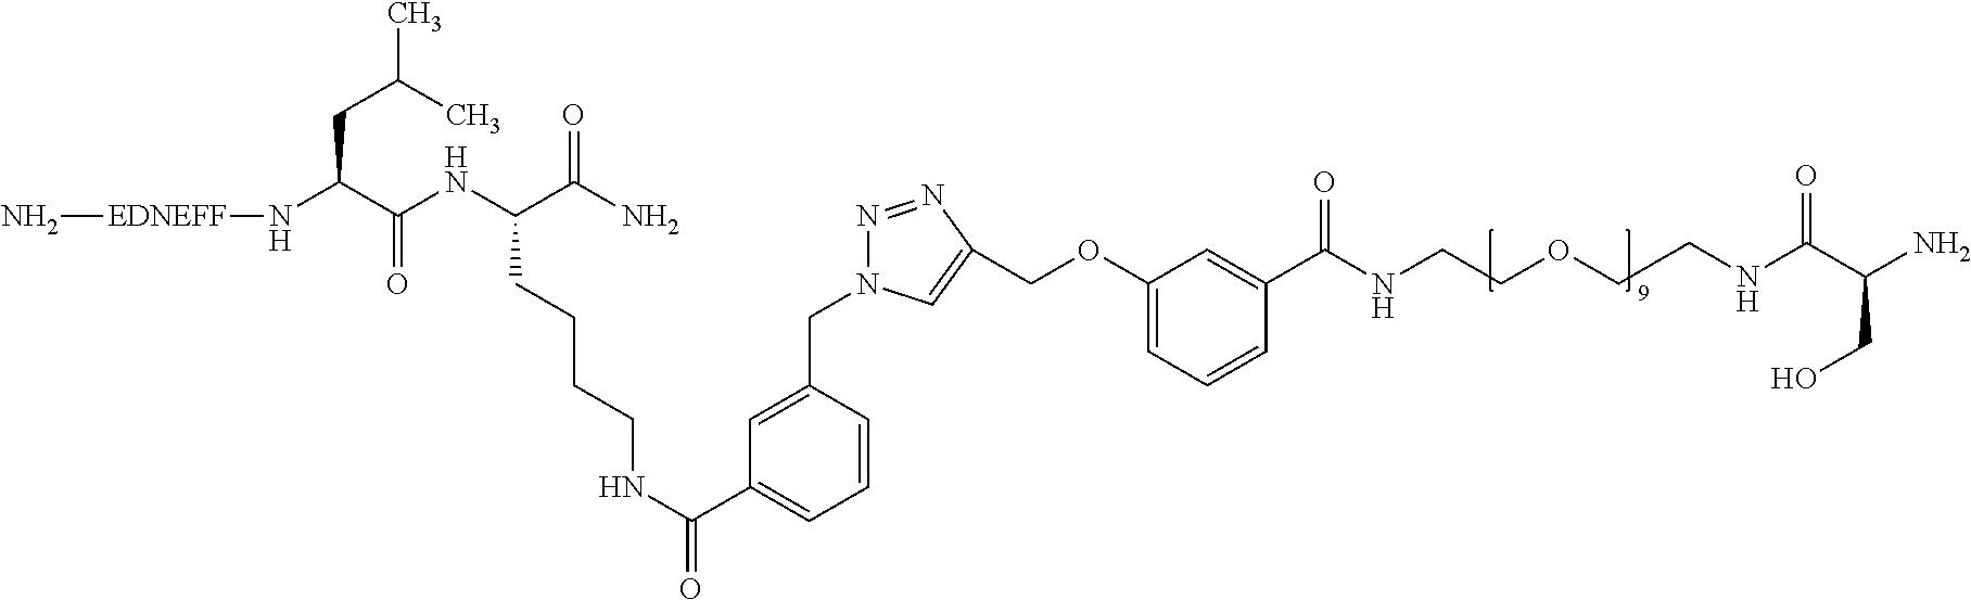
N[EDNEFF]NC(C(NC(C(N)=O)CCCCNC(=O)C1=CC=CC(CN2N=NC(COC3=CC=CC(C(NCCOCCNC(C(N)CO)=O)=O)=C3)=C2)=C1)=O)CC(C)C
